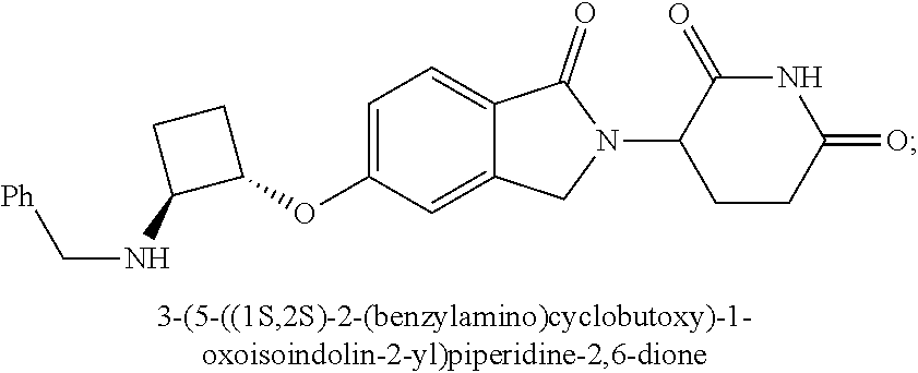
C1=C(OC2CCC2NC[Ph])C=C2C(=C1)C(=O)N(C1CCC(=O)NC1=O)C2
